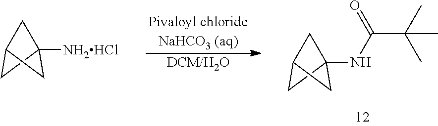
[Pivaloyl chlorideNaHCO3 (aq)].[DCM/H2O].C12([NH2HCl])CC(C1)C2.C12(NC(C(C)(C)C)=O)CC(C1)C2
